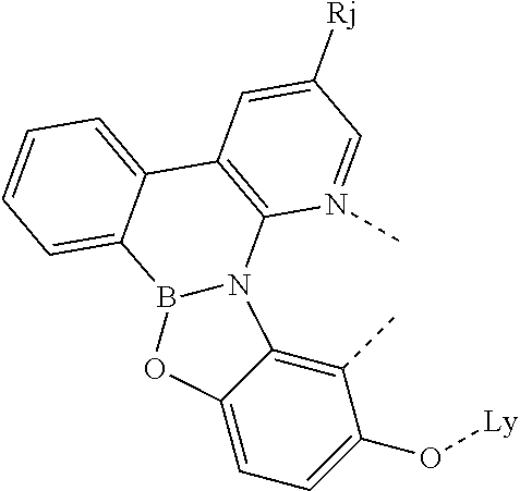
C1(C)=C2C(=CC=C1O[Ly])OB1N2C2=C(C=C([Rj])C=N2C)C2=CC=CC=C12
